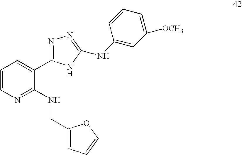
C1=CN=C(NCC2=CC=CO2)C(C2=NN=C(NC3=CC([OCH3])=CC=C3)N2)=C1
